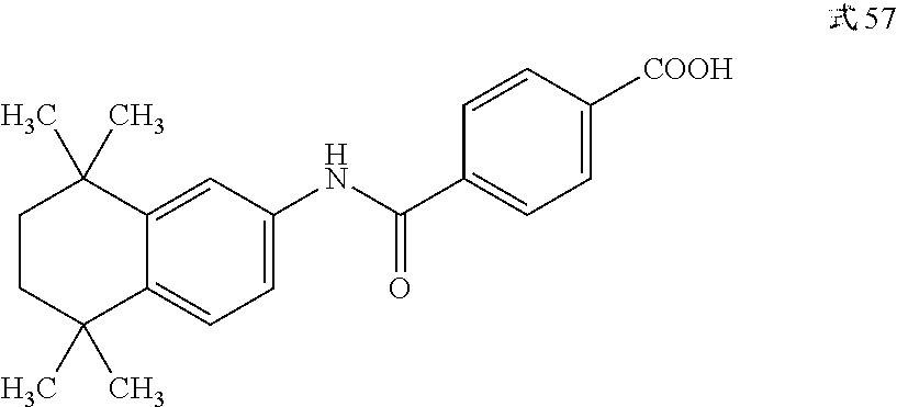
C1=C(NC(=O)C2=CC=C([COOH])C=C2)C=C2C(=C1)C(C)(C)CCC2(C)C
